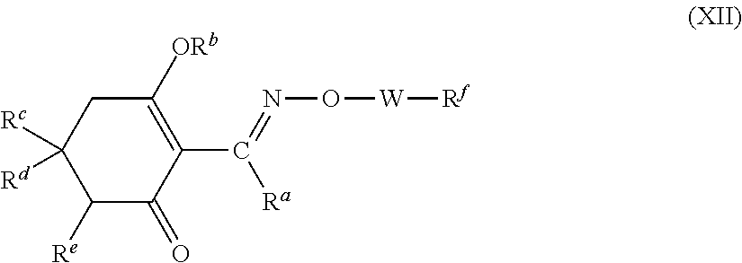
C1([Re])C(=O)C(C(=NO[W][Rf])[Ra])=C([ORb])CC1([Rc])[Rd]
